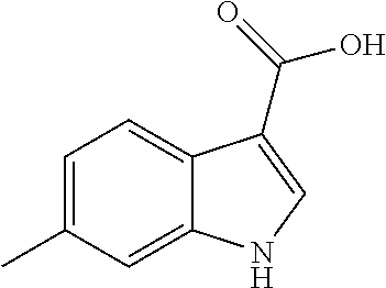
C1=C(C)C=C2C(=C1)C(C(=O)O)=CN2
